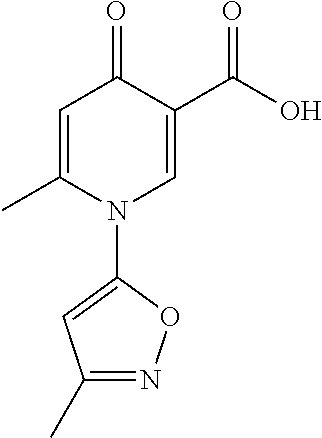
C1=C(C)N(C2=CC(C)=NO2)C=C(C(=O)O)C1=O
